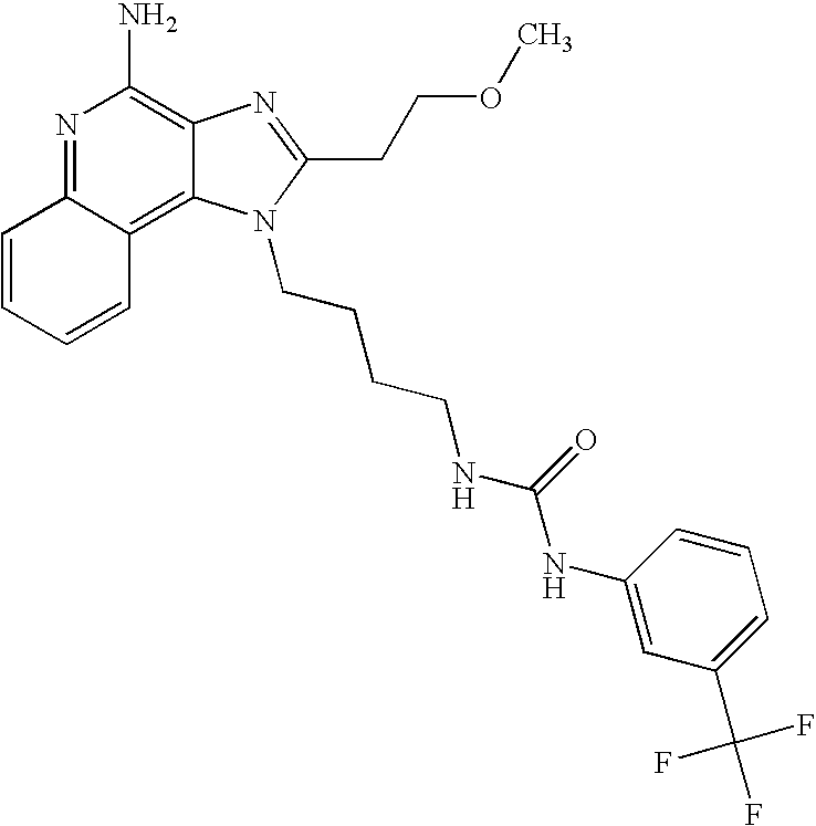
N1=C2C(=C3C(=C1N)N=C(CCOC)N3CCCCNC(NC1=CC(C(F)(F)F)=CC=C1)=O)C=CC=C2
